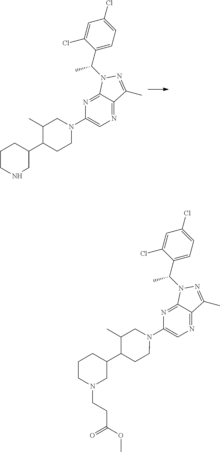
C1(N2CC(C)C(C3CCCNC3)CC2)=CN=C2C(=N1)N(C(C1=CC=C(Cl)C=C1Cl)C)N=C2C.C1(N2CC(C)C(C3CCCN(CCC(OC)=O)C3)CC2)=CN=C2C(=N1)N(C(C1=CC=C(Cl)C=C1Cl)C)N=C2C
